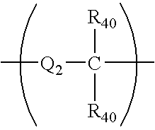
C[Q2]C([R40])([R40])C
